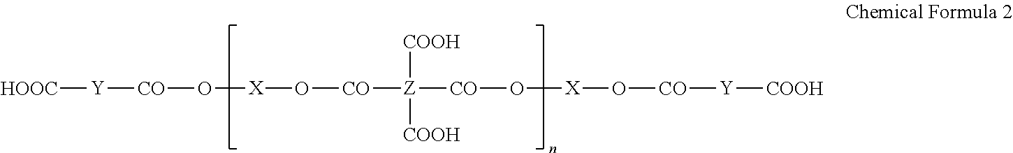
[HOOC][Y][CO]O[X]O[CO][Z]([COOH])([COOH])[CO]O[X]O[CO][Y][COOH]
